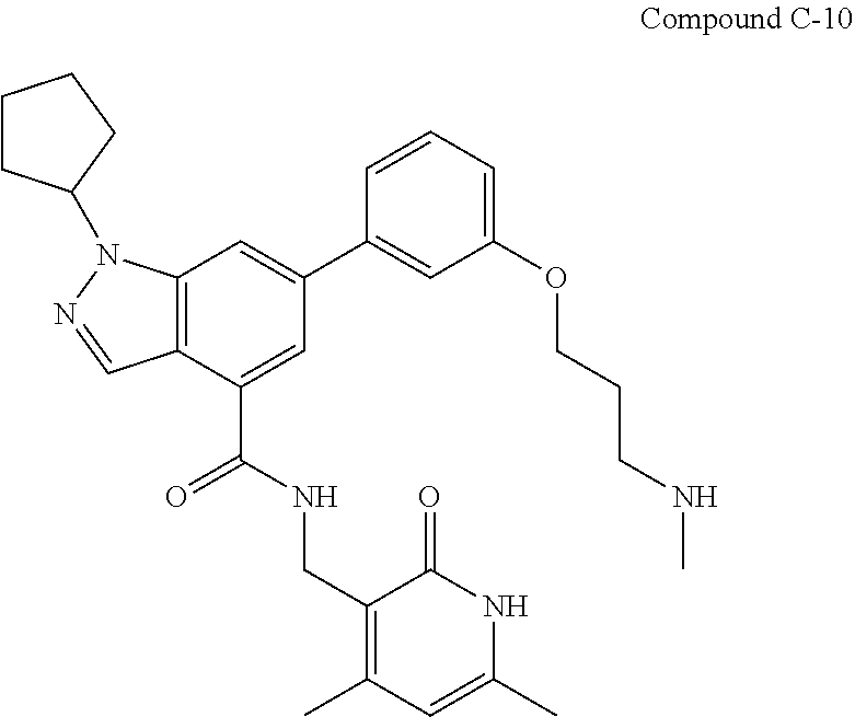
C12=C(C(C(NCC3=C(C)C=C(C)NC3=O)=O)=CC(C3=CC(OCCCNC)=CC=C3)=C1)C=NN2C1CCCC1
